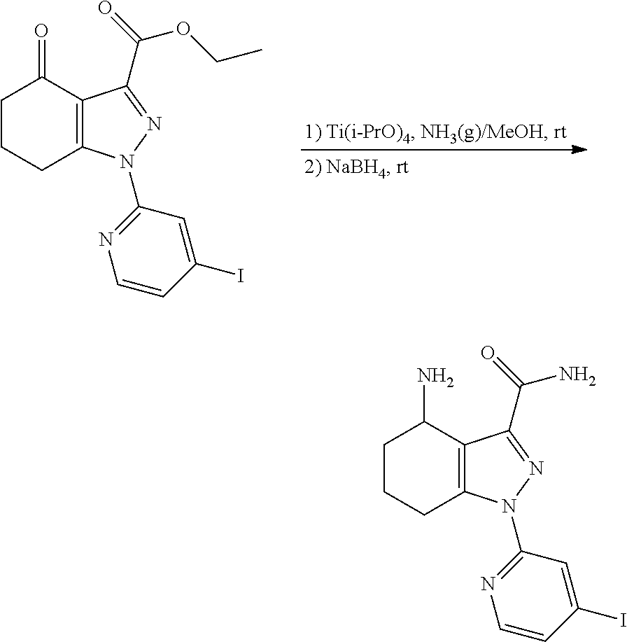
C1CCC2=C(C1=O)C(C(OCC)=O)=NN2C1=NC=CC(I)=C1.C1CCC2=C(C1N)C(C(N)=O)=NN2C1=NC=CC(I)=C1
